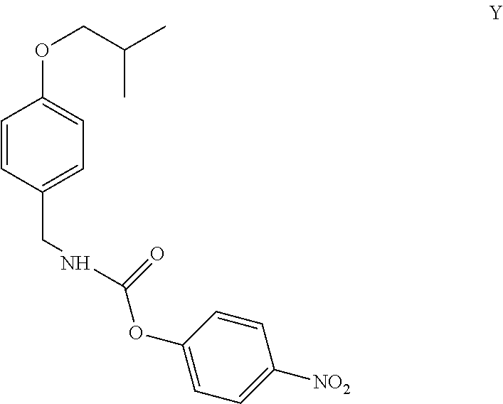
C1=CC(CNC(OC2=CC=C([NO2])C=C2)=O)=CC=C1OCC(C)C
